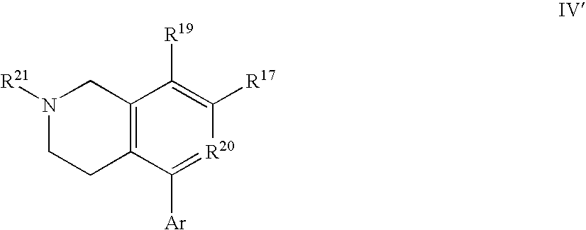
C12=C(C([Ar])=[R20]C([R17])=C1[R19])CCN([R21])C2
